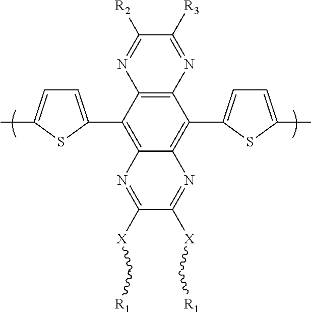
C12=C(C(C3=CC=C(C)S3)=C3C(=C1C1=CC=C(C)S1)N=C([X]C[R1])C([X]C[R1])=N3)N=C([R3])C([R2])=N2
